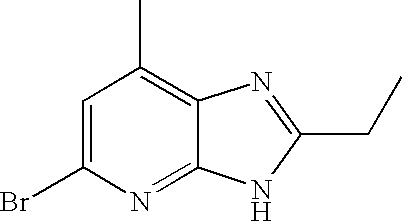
C1=C(Br)N=C2C(=C1C)N=C(CC)N2
